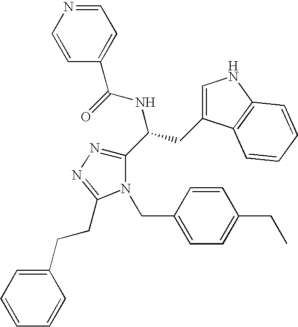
C1=NC=CC(C(=O)NC(CC2=CNC3=C2C=CC=C3)C2=NN=C(CCC3=CC=CC=C3)N2CC2=CC=C(CC)C=C2)=C1
